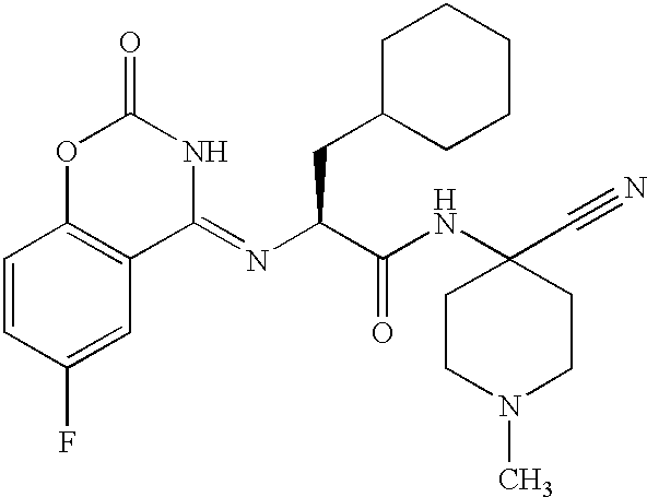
C1(=NC(C(NC2(C#N)CCN(C)CC2)=O)CC2CCCCC2)NC(=O)OC2=C1C=C(F)C=C2
